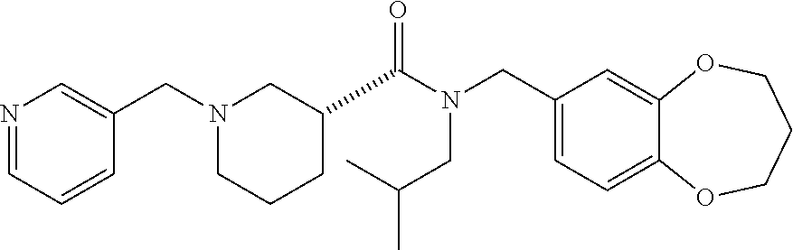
C1(CN(C(=O)C2CCCN(CC3=CN=CC=C3)C2)CC(C)C)=CC=C2C(=C1)OCCCO2
